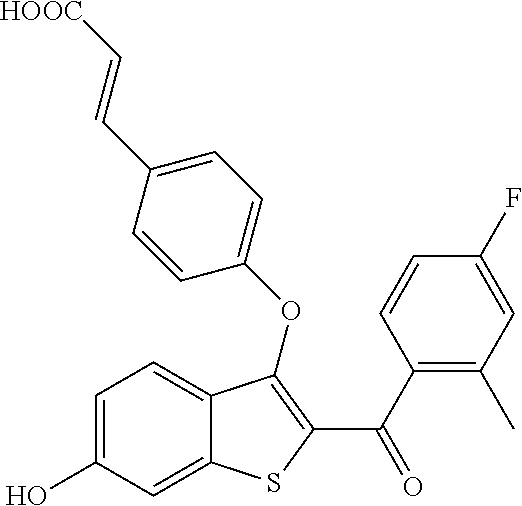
C1=C(O)C=C2C(=C1)C(OC1=CC=C(C=C[HOOC])C=C1)=C(C(C1=C(C)C=C(F)C=C1)=O)S2
